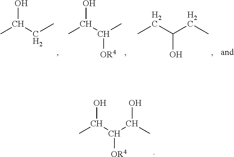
C(C)(C(O)C)[OR4].C(CC)(CC)O.C(C)C(O)C.C(C(O)C)(C(O)C)[OR4]
